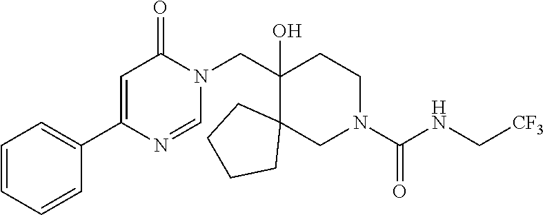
C1=CC=CC(C2=CC(=O)N(CC3(O)CCN(C(NC[CF3])=O)CC34CCCC4)C=N2)=C1
